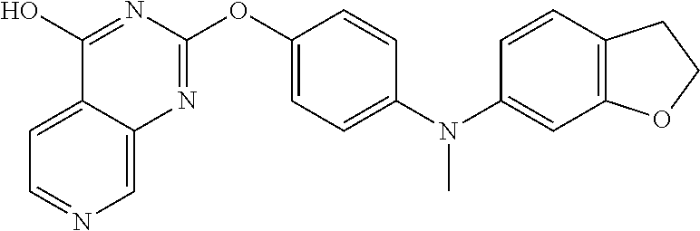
C1(O)=NC(OC2=CC=C(N(C3=CC4=C(C=C3)CCO4)C)C=C2)=NC2=CN=CC=C12
